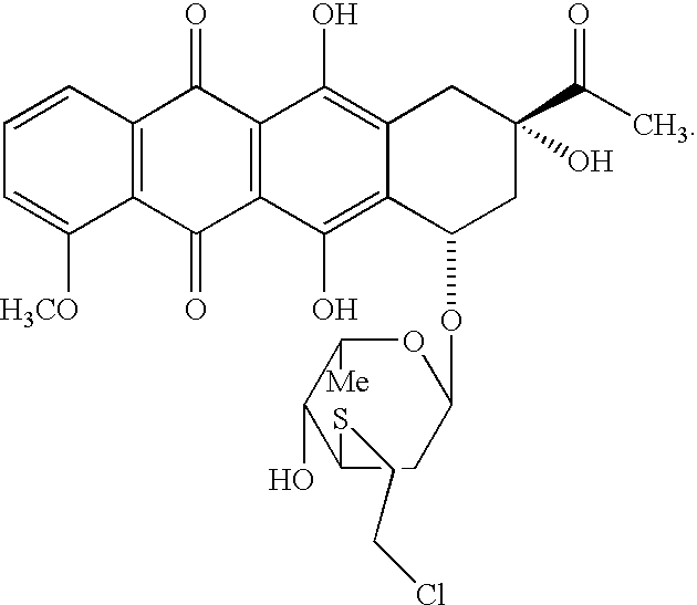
C1=CC2=C(C([H3CO])=C1)C(=O)C1=C(C2=O)C(O)=C2C(=C1O)C(OC1OC([Me])C(O)C(SCCCl)C1)CC(C(C)=O)(O)C2
